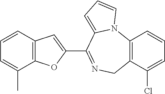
C12=C(C=CC=C1C)C=C(C1=NCC3=C(N4C1=CC=C4)C=CC=C3Cl)O2
